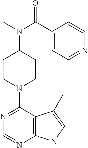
O=C(C1=CC=NC=C1)N(C)C1CCN(C2=NC=NC3=C2C(C)=CN3)CC1
